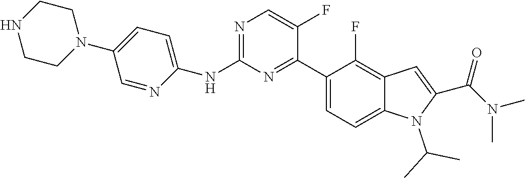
C1(NC2=CC=C(N3CCNCC3)C=N2)=NC=C(F)C(C2=CC=C3C(=C2F)C=C(C(=O)N(C)C)N3C(C)C)=N1
